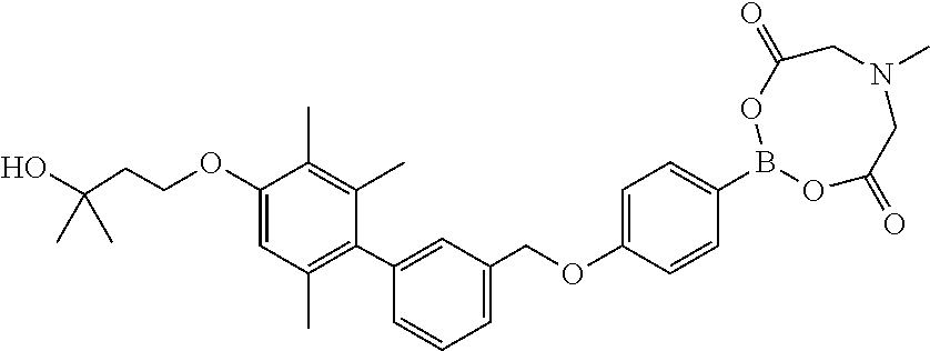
C1(OCCC(O)(C)C)=CC(C)=C(C2=CC(COC3=CC=C(B4OC(=O)CN(C)CC(=O)O4)C=C3)=CC=C2)C(C)=C1C
